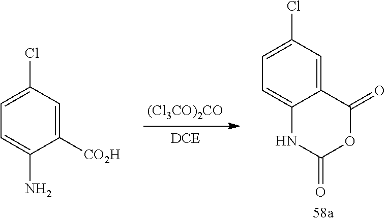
[(Cl3CO)2CO].C12=CC(Cl)=CC=C1NC(=O)OC2=O.C1([CO2H])=CC(Cl)=CC=C1N
